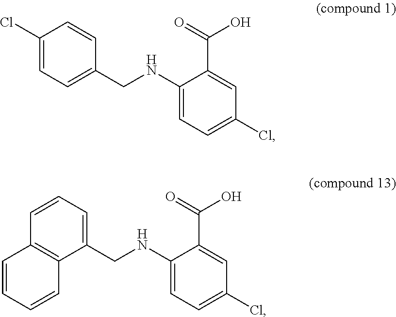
C1(Cl)=CC=C(CNC2=CC=C(Cl)C=C2C(O)=O)C=C1.C1=CC=C(CNC2=CC=C(Cl)C=C2C(O)=O)C2=C1C=CC=C2
